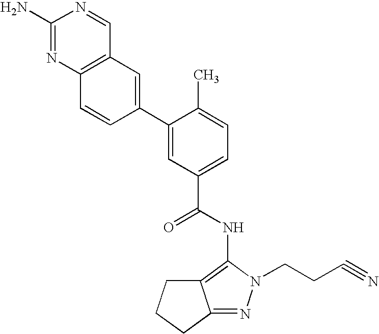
C12=C(N=C(N)N=C1)C=CC(C1=CC(C(=O)NC3=C4C(=NN3CCC#N)CCC4)=CC=C1C)=C2
